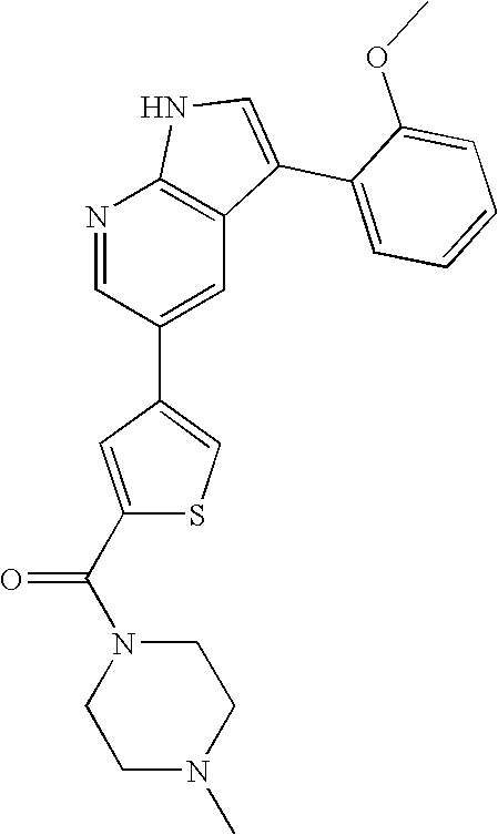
N1=CC(C2=CSC(C(N3CCN(C)CC3)=O)=C2)=CC2=C1NC=C2C1=CC=CC=C1OC
